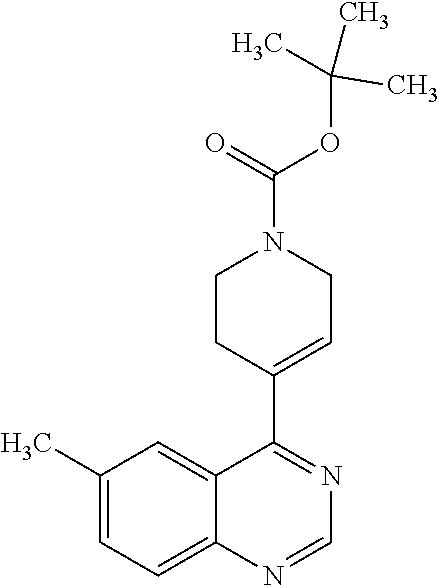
N1=C(C2=CCN(C(OC(C)(C)C)=O)CC2)C2=CC(C)=CC=C2N=C1
